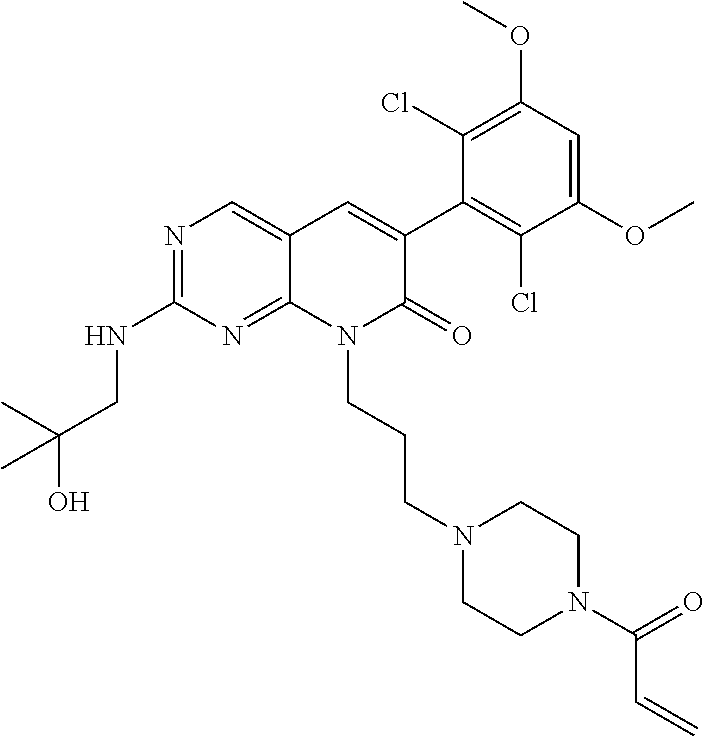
C1(NCC(O)(C)C)=NC=C2C(=N1)N(CCCN1CCN(C(=O)C=C)CC1)C(=O)C(C1=C(Cl)C(OC)=CC(OC)=C1Cl)=C2
